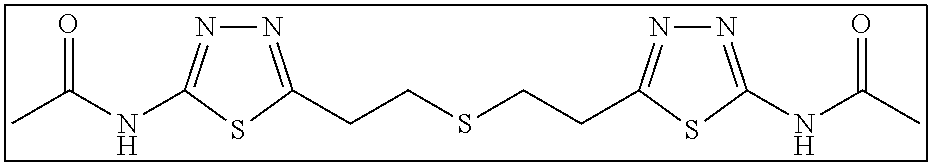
N1=C(CCSCCC2=NN=C(NC(C)=O)S2)SC(NC(C)=O)=N1
